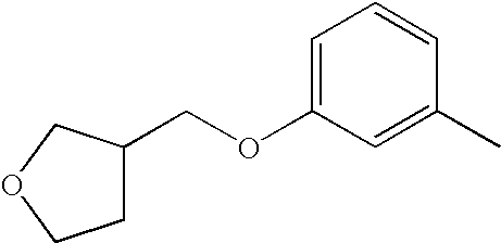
C1=C(OCC2CCOC2)C=C(C)C=C1
